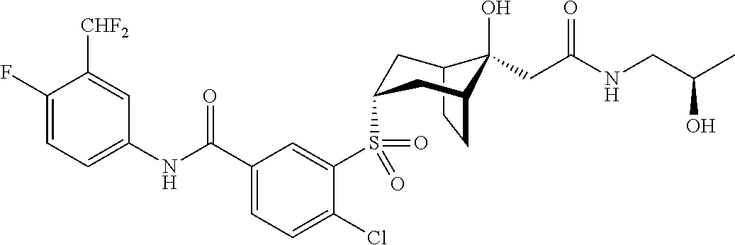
C12CCC(CC(S(C3=CC(C(NC4=CC=C(F)C([CHF2])=C4)=O)=CC=C3Cl)(=O)=O)C1)C2(O)CC(NCC(C)O)=O
